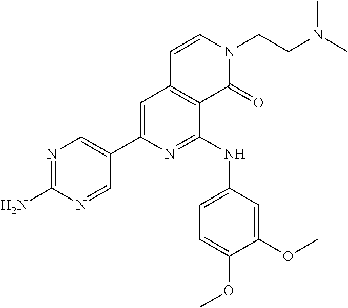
C1(C2=CC3=C(C(NC4=CC=C(OC)C(OC)=C4)=N2)C(=O)N(CCN(C)C)C=C3)=CN=C(N)N=C1
